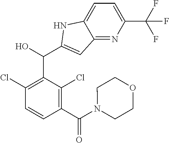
C1(Cl)=C(C(C2=CC3=NC(C(F)(F)F)=CC=C3N2)O)C(Cl)=C(C(N2CCOCC2)=O)C=C1
